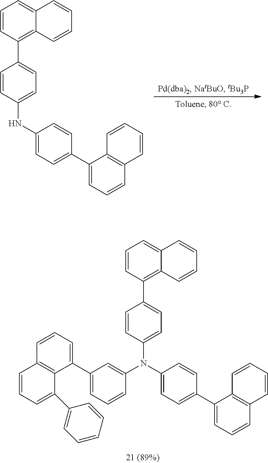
C1=CC(C2=CC=C(NC3=CC=C(C4=CC=CC5=C4C=CC=C5)C=C3)C=C2)=C2C(=C1)C=CC=C2.C1=CC(C2=CC=C(N(C3=CC(C4=CC=CC5=C4C(C4=CC=CC=C4)=CC=C5)=CC=C3)C3=CC=C(C4=CC=CC5=C4C=CC=C5)C=C3)C=C2)=C2C(=C1)C=CC=C2
